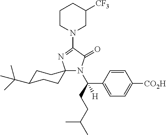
N1(C2=NC3(N(C(CCC(C)C)(C4=CC=C([CO2H])C=C4)[H])C2=O)CCC(C(C)(C)C)CC3)CC([CF3])CCC1
